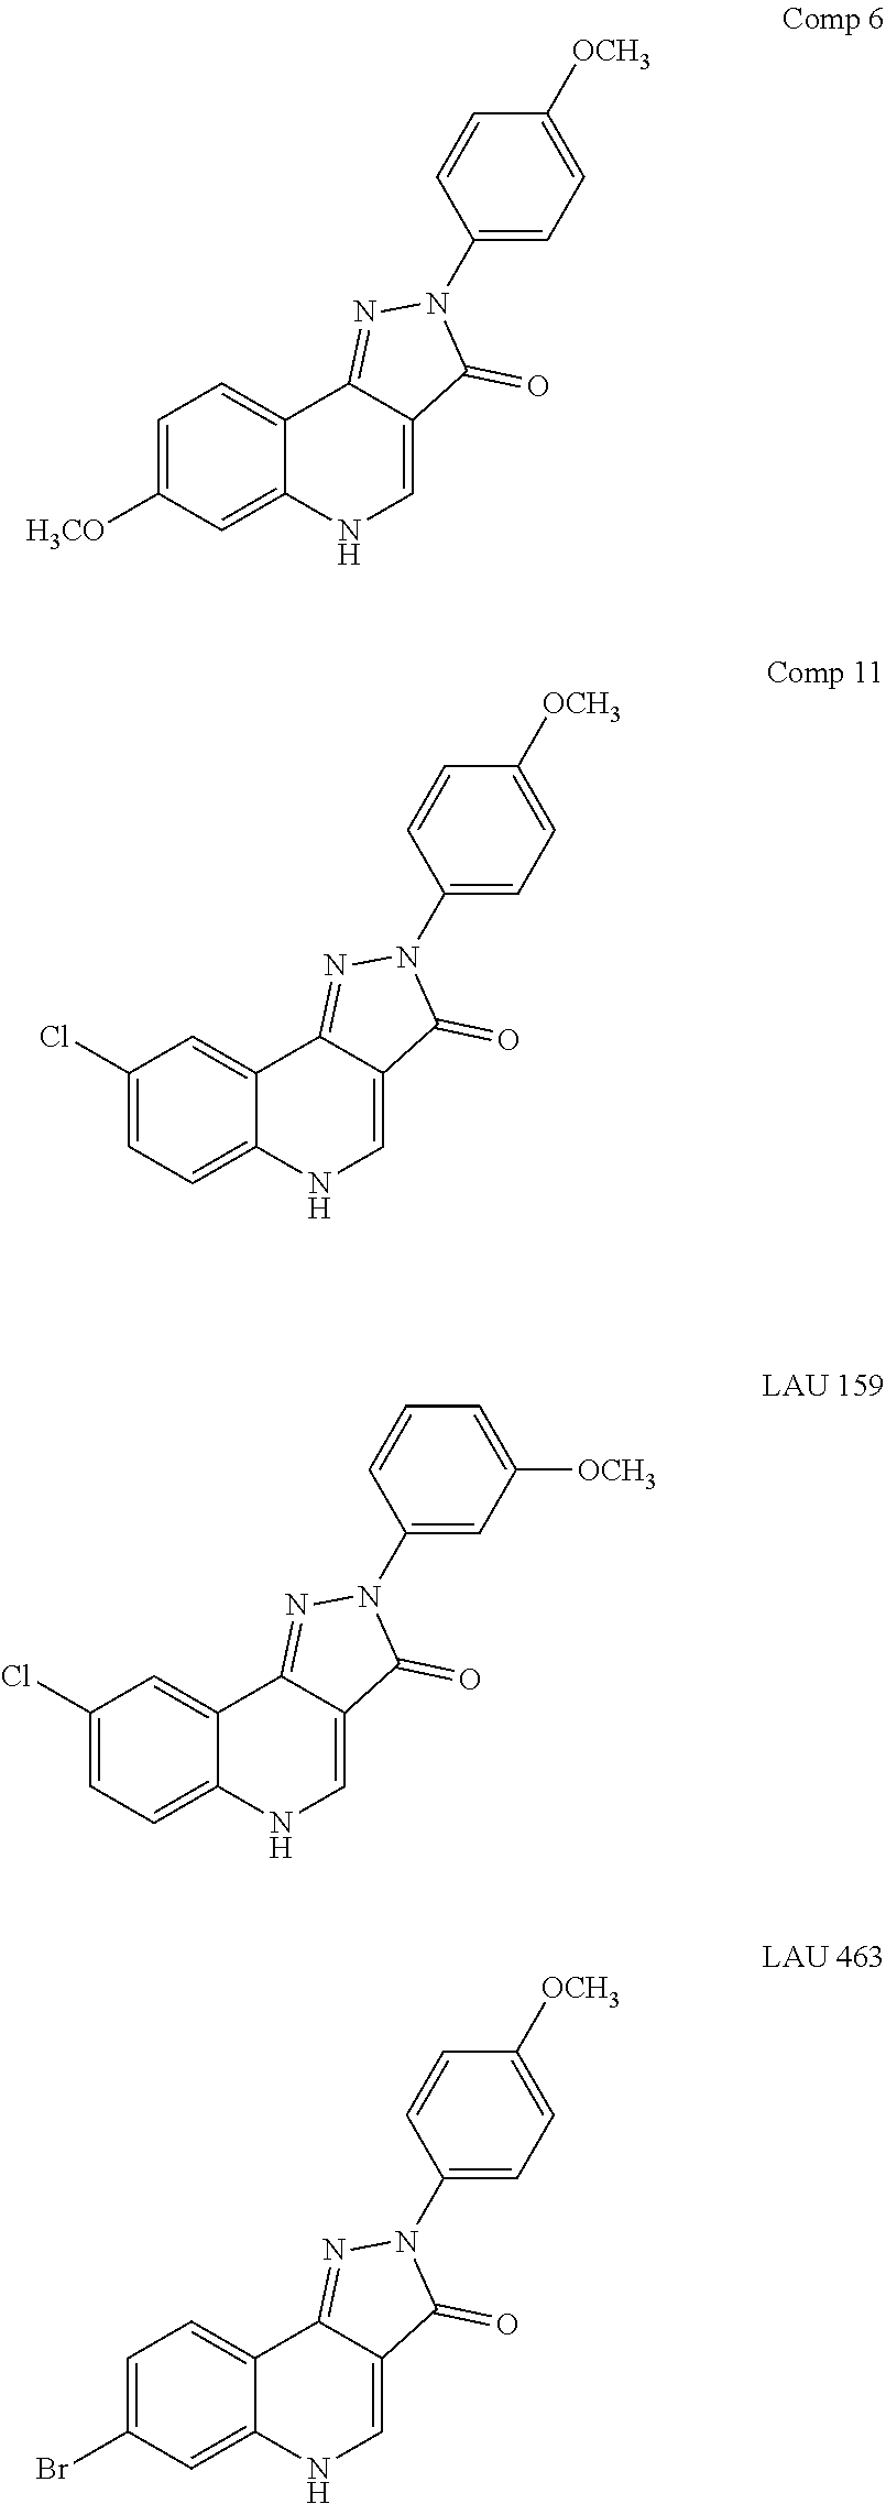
C1(N2C(=O)C3=CNC4=CC([H3CO])=CC=C4C3=N2)=CC=C([OCH3])C=C1.C1(N2C(=O)C3=CNC4=CC=C(Cl)C=C4C3=N2)=CC=C([OCH3])C=C1.C1(N2C(=O)C3=CNC4=CC=C(Cl)C=C4C3=N2)=CC([OCH3])=CC=C1.C1(N2C(=O)C3=CNC4=CC(Br)=CC=C4C3=N2)=CC=C([OCH3])C=C1
